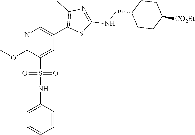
N1=C(OC)C(S(NC2=CC=CC=C2)(=O)=O)=CC(C2=C(C)N=C(NCC3CCC([CO2Et])CC3)S2)=C1
